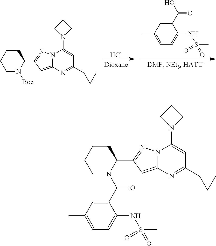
Cl.OC(=O)C1=CC(C)=CC=C1NS(=O)(C)=O.C1N([Boc])C(C2=NN3C(=C2)N=C(C2CC2)C=C3N2CCC2)CCC1.C1N(C(=O)C2=CC(C)=CC=C2NS(=O)(C)=O)C(C2=NN3C(=C2)N=C(C2CC2)C=C3N2CCC2)CCC1
